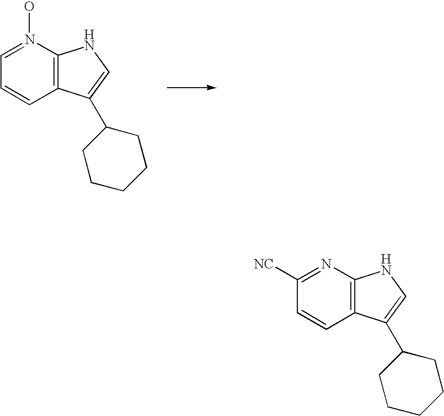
C1=N(O)C2=C(C=C1)C(C1CCCCC1)=CN2.C1([NC])=NC2=C(C=C1)C(C1CCCCC1)=CN2
